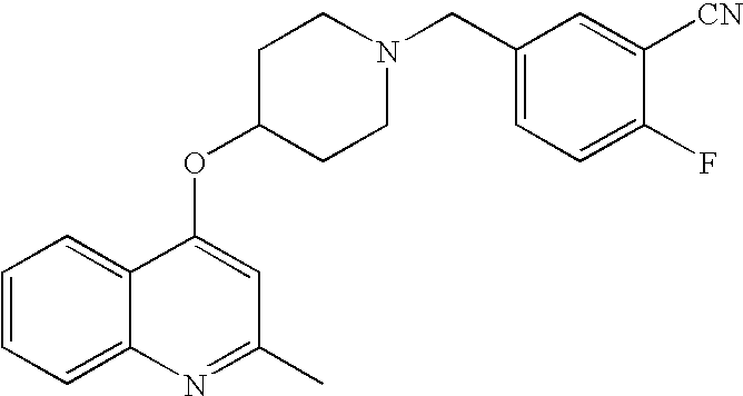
C1=CC=C2C(=C1)C(OC1CCN(CC3=CC=C(F)C([CN])=C3)CC1)=CC(C)=N2
